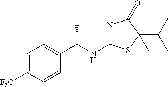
C1=C([F3C])C=CC(C(NC2=NC(=O)C(C(C)C)(C)S2)C)=C1
